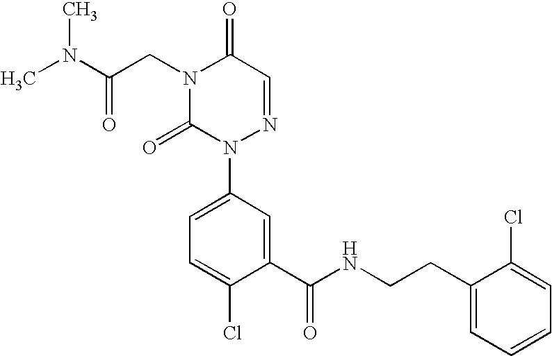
N1(CC(N(C)C)=O)C(=O)N(C2=CC=C(Cl)C(C(NCCC3=CC=CC=C3Cl)=O)=C2)N=CC1=O
